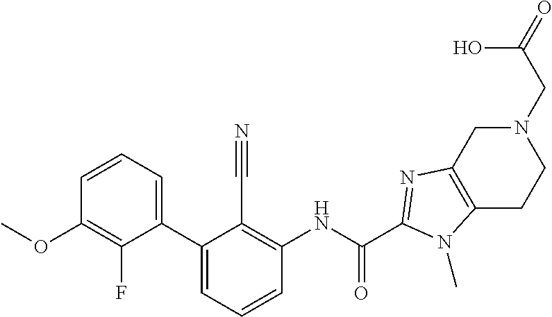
C1(C2=CC=CC(NC(C3=NC4=C(CCN(CC(O)=O)C4)N3C)=O)=C2C#N)=CC=CC(OC)=C1F
